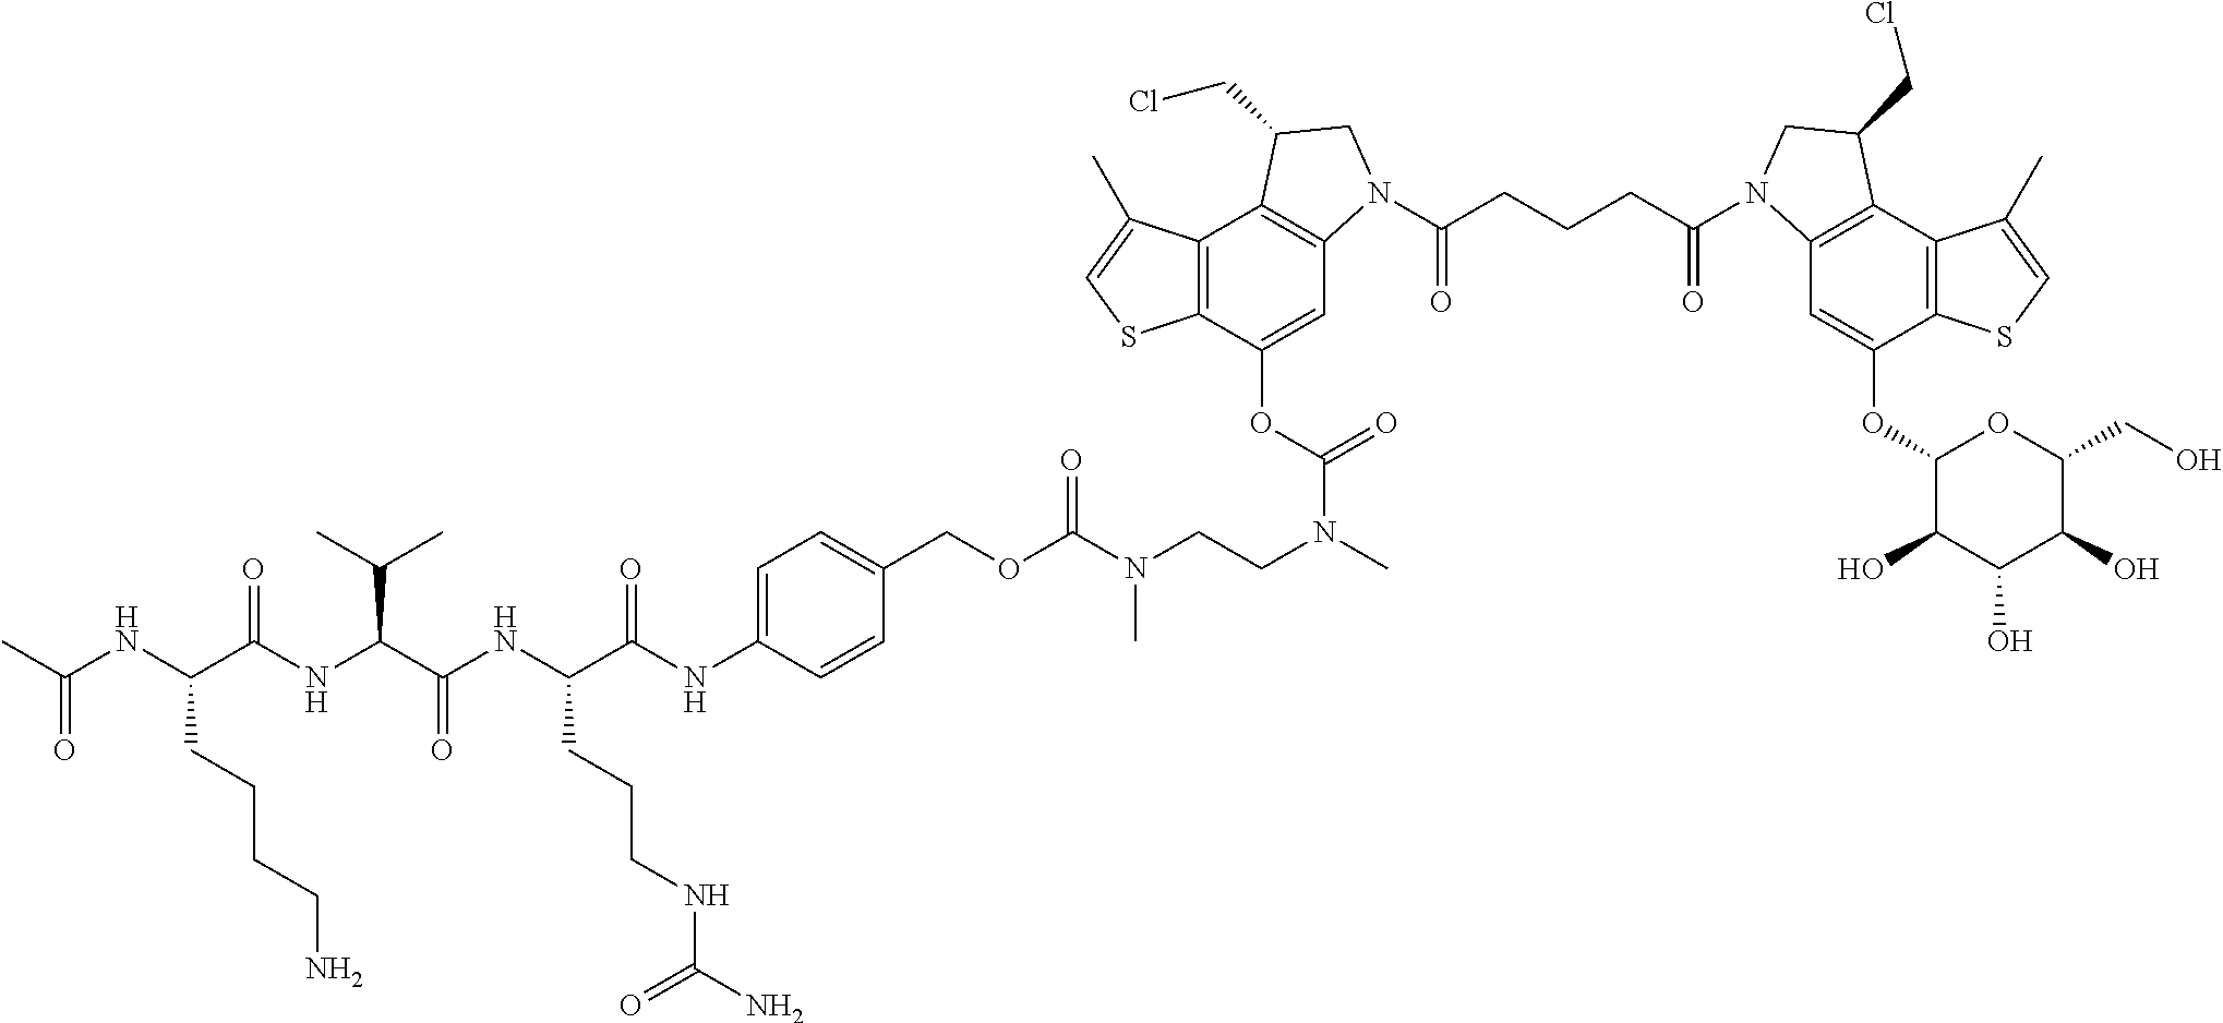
CC(NC(C(NC(C(NC(C(NC1=CC=C(COC(N(CCN(C)C(OC2=CC3=C(C4=C2SC=C4C)C(CCl)CN3C(CCCC(=O)N2C3=C(C4=C(C(OC5C(O)C(O)C(O)C(CO)O5)=C3)SC=C4C)C(CCl)C2)=O)=O)C)=O)C=C1)=O)CCCNC(N)=O)=O)C(C)C)=O)CCCCN)=O
